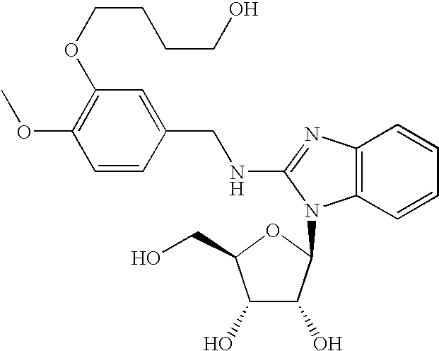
O(C1=C(OCCCCO)C=C(CNC2=NC3=C(C=CC=C3)N2C2C(O)C(O)C(CO)O2)C=C1)C
